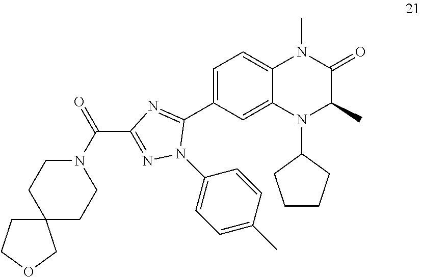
C1=C(C2=NC(C(=O)N3CCC4(CC3)CCOC4)=NN2C2=CC=C(C)C=C2)C=C2C(=C1)N(C)C(=O)C(C)N2C1CCCC1
